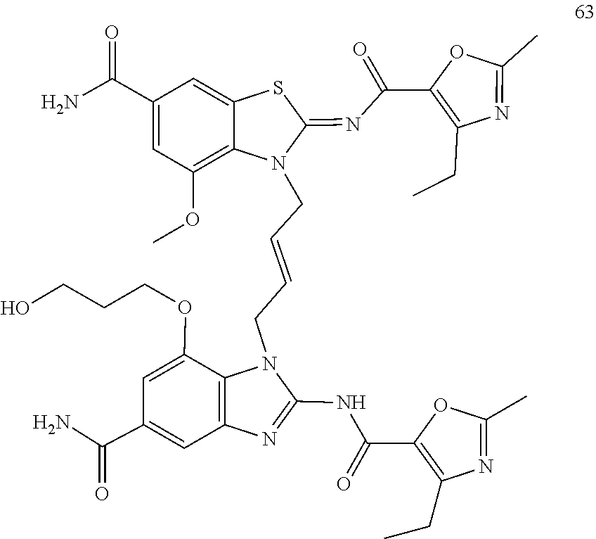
N(C1=NC2=C(N1CC=CCN1C(=NC(C3=C(CC)N=C(C)O3)=O)SC3=CC(C(N)=O)=CC(OC)=C13)C(OCCCO)=CC(C(=O)N)=C2)C(C1=C(CC)N=C(C)O1)=O
